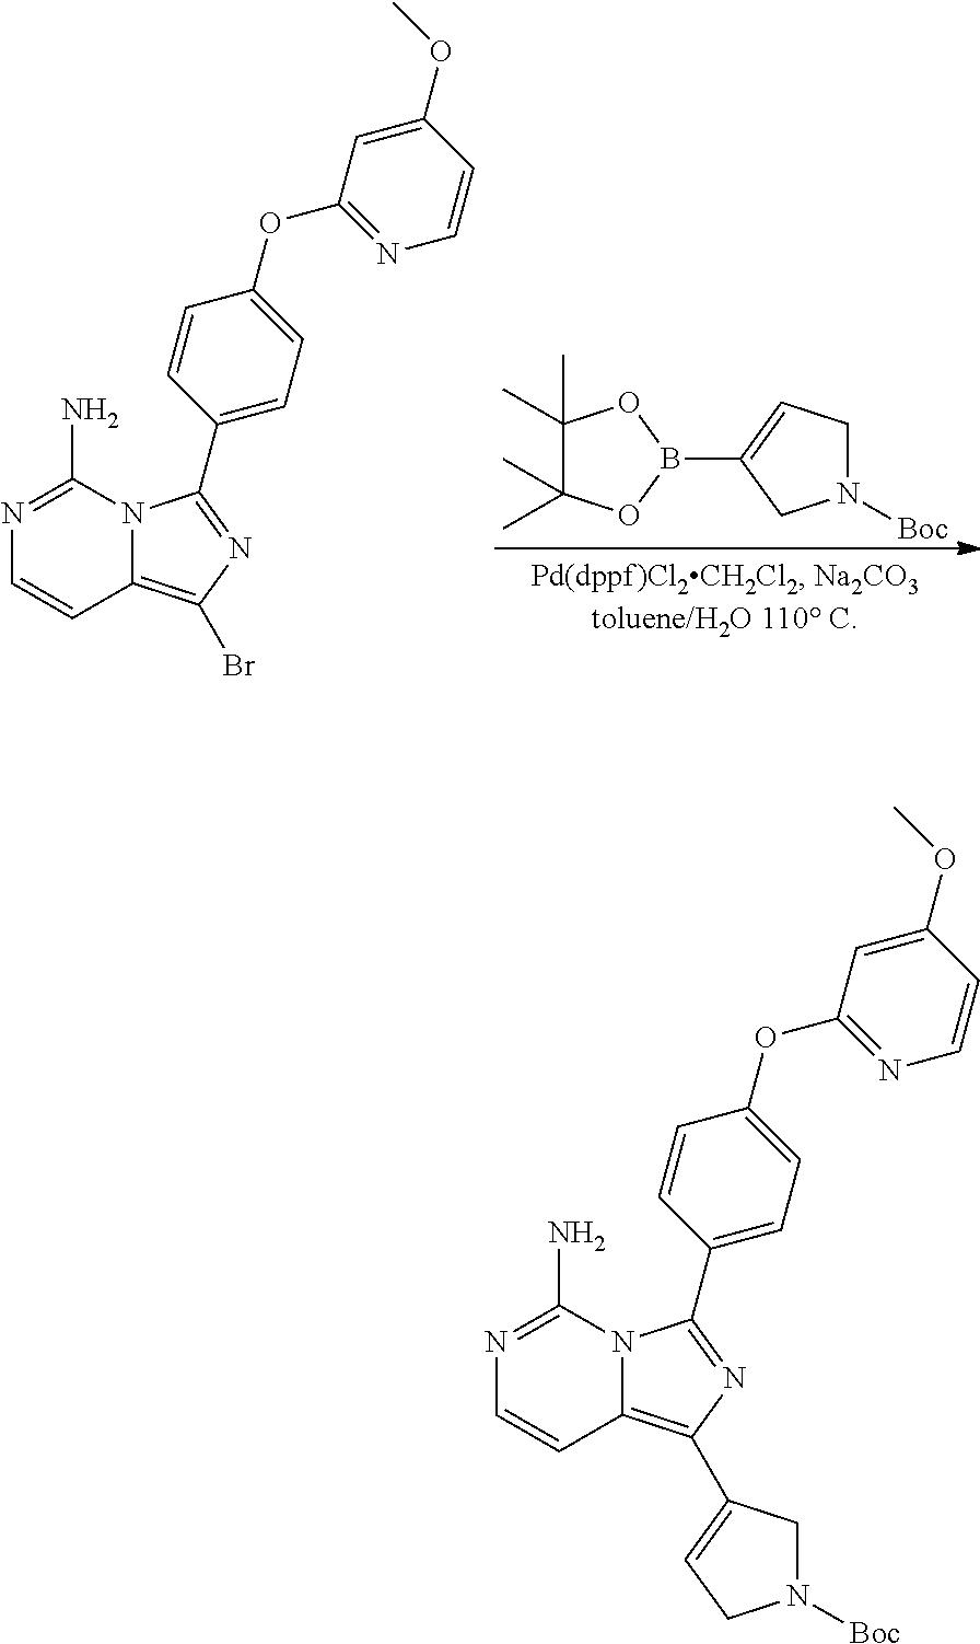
N1=C(N)N2C(=C(Br)N=C2C2=CC=C(OC3=NC=CC(OC)=C3)C=C2)C=C1.C1(C)(C)C(C)(C)OB(C2=CCN([Boc])C2)O1.N1=C(N)N2C(=C(C3=CCN([Boc])C3)N=C2C2=CC=C(OC3=NC=CC(OC)=C3)C=C2)C=C1
